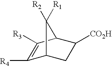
C1([R4])=C([R3])C2C([CO2H])CC1C2([R2])[R1]
